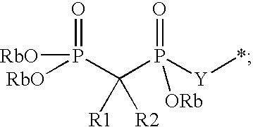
C(P([Y]*)(=O)[ORb])(P([RbO])(=O)[RbO])([R1])[R2]
